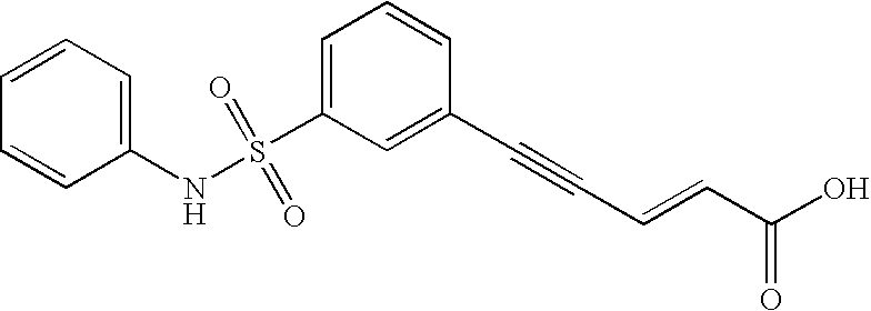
C1=CC=C(NS(C2=CC=CC(C#CC=CC(O)=O)=C2)(=O)=O)C=C1
